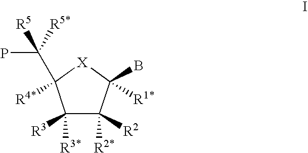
C1([R3])([R3*])C([R2])([R2*])C(B)([R1*])[X]C1(C(P)([R5*])[R5])[R4*]
